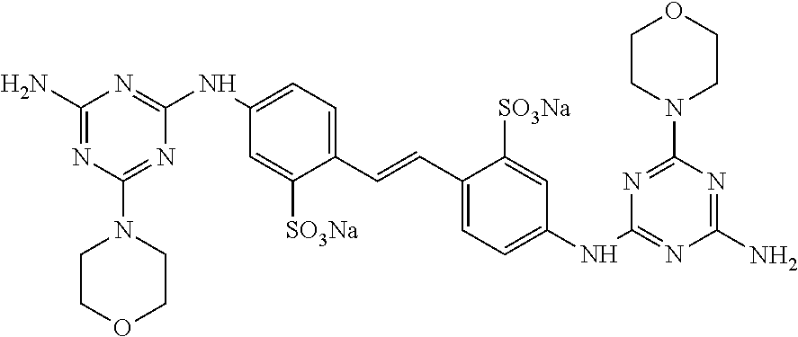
C1(C=CC2=CC=C(NC3=NC(N)=NC(N4CCOCC4)=N3)C=C2[SO3Na])=CC=C(NC2=NC(N)=NC(N3CCOCC3)=N2)C=C1[SO3Na]
